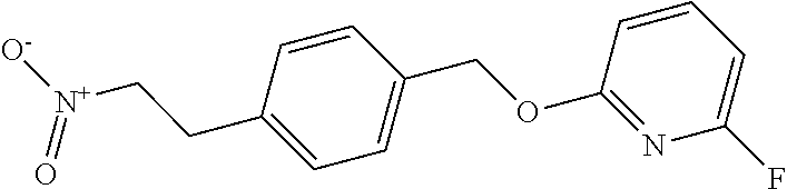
C(C1=CC=C(COC2=NC(F)=CC=C2)C=C1)C[N+]([O-])=O
